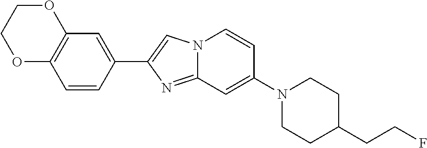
C1(C2=CN3C(=N2)C=C(N2CCC(CCF)CC2)C=C3)=CC2=C(C=C1)OCCO2
